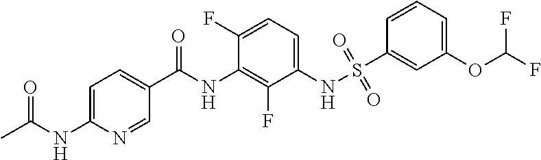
CC(NC1=CC=C(C(NC2=C(F)C(NS(C3=CC(OC(F)F)=CC=C3)(=O)=O)=CC=C2F)=O)C=N1)=O
